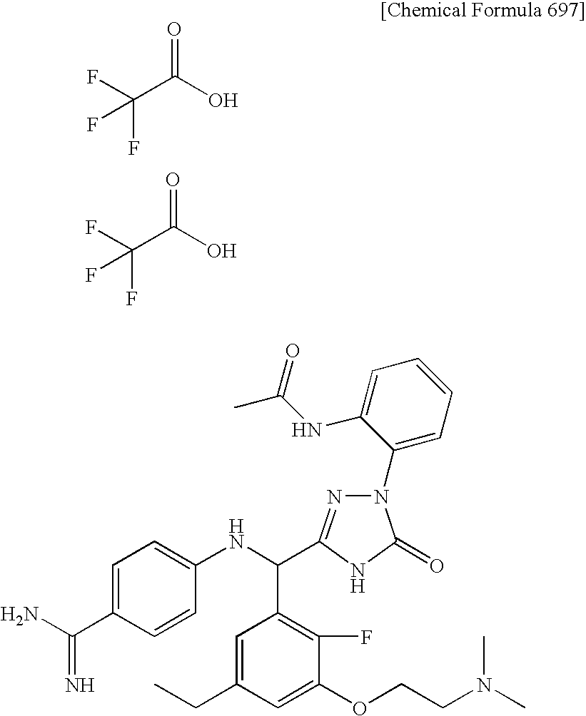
FC(C(O)=O)(F)F.FC(C(O)=O)(F)F.C1=C(C(=N)N)C=CC(NC(C2=C(F)C(OCCN(C)C)=CC(CC)=C2)C2=NN(C3=CC=CC=C3NC(C)=O)C(=O)N2)=C1
